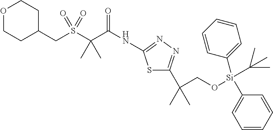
C(S(C(C(NC1=NN=C(C(C)(CO[Si](C(C)(C)C)(C2=CC=CC=C2)C2=CC=CC=C2)C)S1)=O)(C)C)(=O)=O)C1CCOCC1
